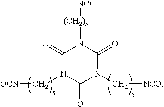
C1(=O)N(C[OCN])C(=O)N(C[NCO])C(=O)N1[(CH2)3][NCO]
